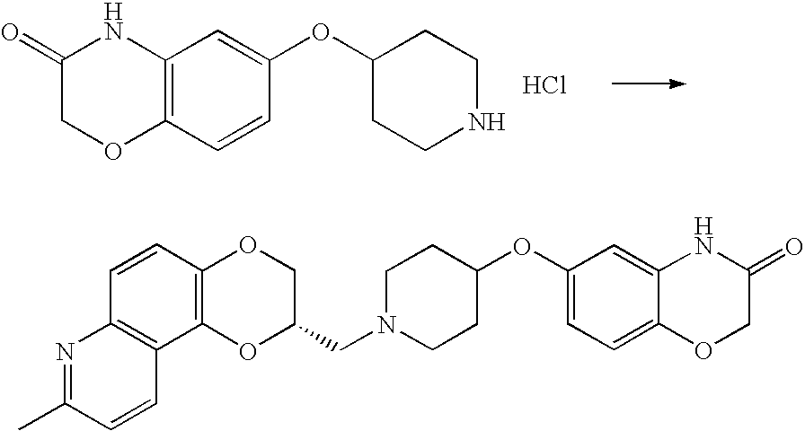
C12=CC(OC3CCN(CC4COC5=C(O4)C4=C(C=C5)N=C(C)C=C4)CC3)=CC=C1OCC(=O)N2.C12=C(C=CC(OC3CCNCC3)=C1)OCC(=O)N2.Cl
